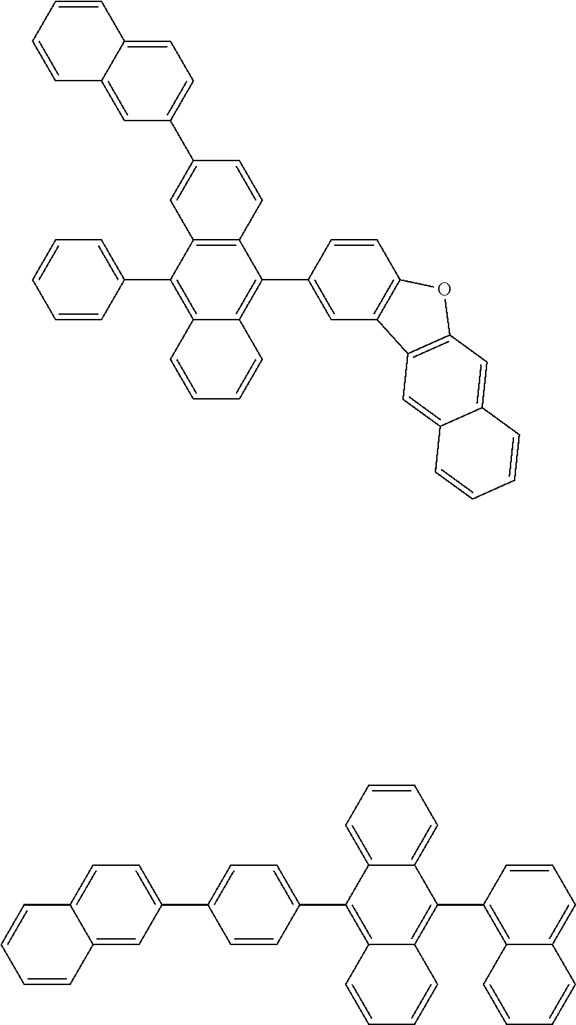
C1=CC2=C(C3=CC=C(C4=CC=C5C(=C4)C=CC=C5)C=C3)C3=CC=CC=C3C(C3=C4C(=CC=C3)C=CC=C4)=C2C=C1.C1=CC2=C(C3=CC=CC=C3)C3=C(C(C4=CC5=C(C=C4)OC4=C5C=C5C(=C4)C=CC=C5)=C2C=C1)C=CC(C1=CC=C2C(=C1)C=CC=C2)=C3
